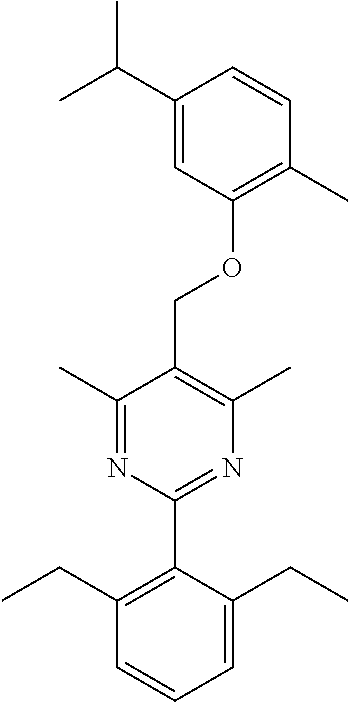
C1(C)=NC(C2=C(CC)C=CC=C2CC)=NC(C)=C1COC1=C(C)C=CC(C(C)C)=C1
